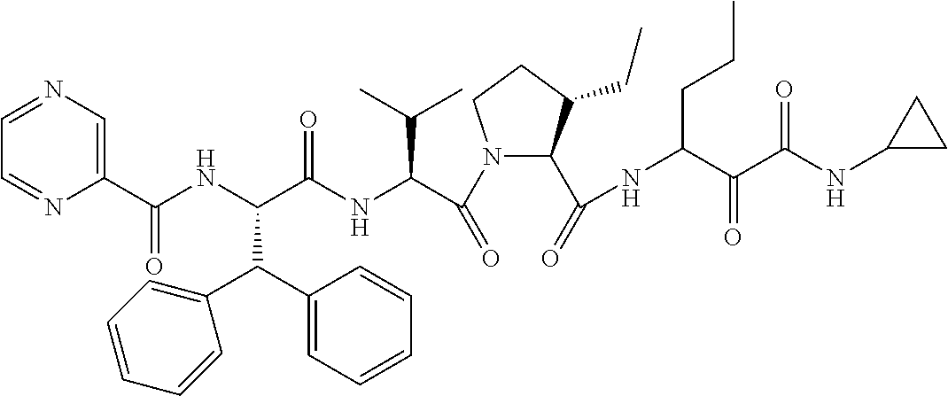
C1(C(NC(C(NC(C(N2C(C(=O)NC(CCC)C(=O)C(=O)NC3CC3)C(CC)CC2)=O)C(C)C)=O)C(C2=CC=CC=C2)C2=CC=CC=C2)=O)=CN=CC=N1
